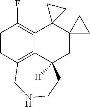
C1=CC2=C3C(=C1F)C1(C4(CC3([H])CCNC2)CC4)CC1
